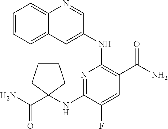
N(C1=C(C(N)=O)C=C(F)C(NC2(C(N)=O)CCCC2)=N1)C1=CC2=CC=CC=C2N=C1
